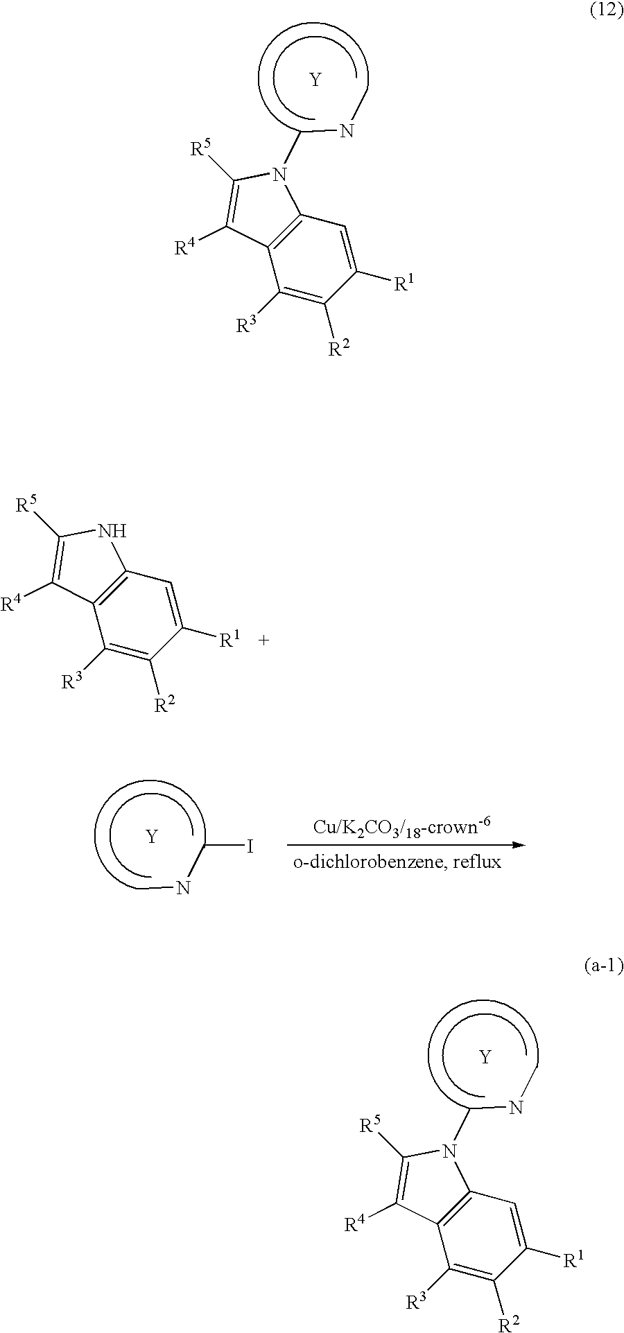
C1([R3])=C([R2])C([R1])=CC2=C1C([R4])=C([R5])N2CNC.[Y].C1([R3])=C([R2])C([R1])=CC2=C1C([R4])=C([R5])N2.CNCI.[Y].C1([R3])=C([R2])C([R1])=CC2=C1C([R4])=C([R5])N2CNC.[Y]
